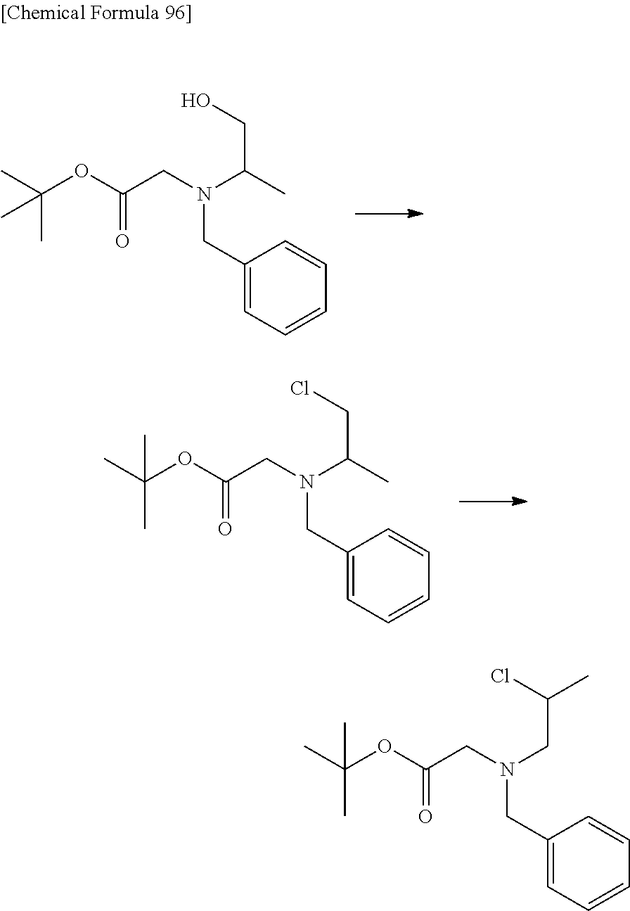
C(C(OC(C)(C)C)=O)N(CC1=CC=CC=C1)C(C)CO.C(C(OC(C)(C)C)=O)N(CC1=CC=CC=C1)C(C)CCl.C(C(OC(C)(C)C)=O)N(CC1=CC=CC=C1)CC(Cl)C
